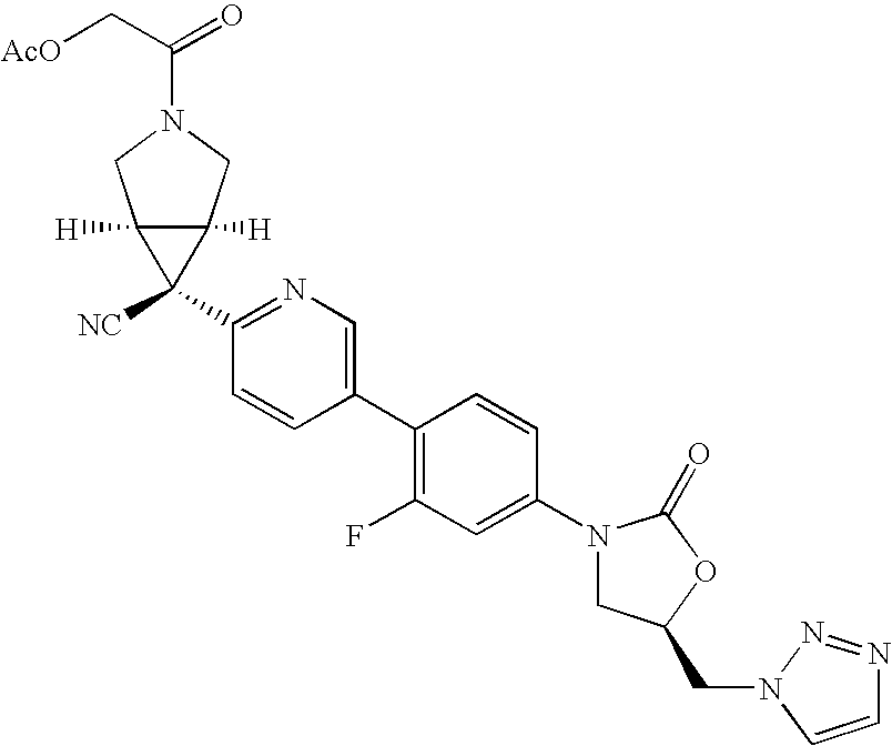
C1(N2CC(CN3C=CN=N3)OC2=O)=CC(F)=C(C2=CN=C(C3([NC])C4([H])C3([H])CN(C(C[AcO])=O)C4)C=C2)C=C1
